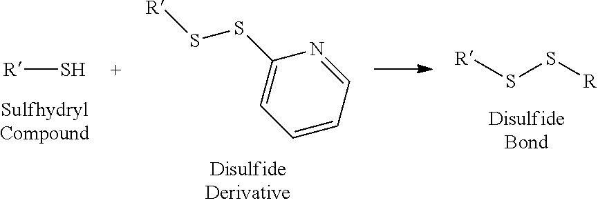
N1=CC=CC=C1SS[R].S[R].[R]SS[R]
